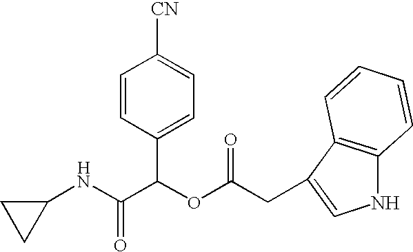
N(C(C(OC(=O)CC1=CNC2=C1C=CC=C2)C1=CC=C([CN])C=C1)=O)C1CC1
